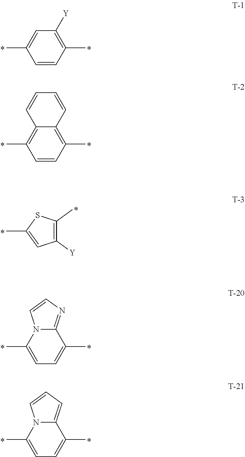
C1=C(C)C=CC(C)=C1[Y].C12=C(C)C=CC(C)=C1C=CC=C2.C1([Y])=C(C)SC(C)=C1.N12C(C)=CC=C(C)C1=NC=C2.N12C(C)=CC=C(C)C1=CC=C2
